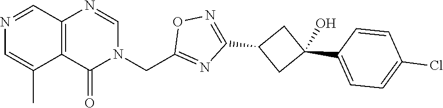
C12=C(C(=O)N(CC3=NC(C4CC(C5=CC=C(Cl)C=C5)(O)C4)=NO3)C=N1)C(C)=CN=C2
